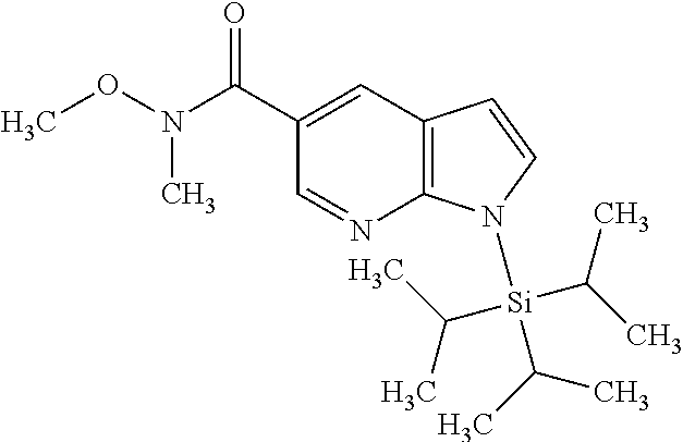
CON(C(C1=CC2=C(N=C1)N([Si](C(C)C)(C(C)C)C(C)C)C=C2)=O)C
